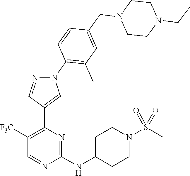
C1([F3C])=C(C2=CN(C3=C(C)C=C(CN4CCN(CC)CC4)C=C3)N=C2)N=C(NC2CCN(S(C)(=O)=O)CC2)N=C1
